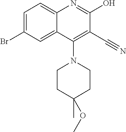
C1=C(Br)C=C2C(=C1)N=C(O)C(C#N)=C2N1CCC(C)(OC)CC1
